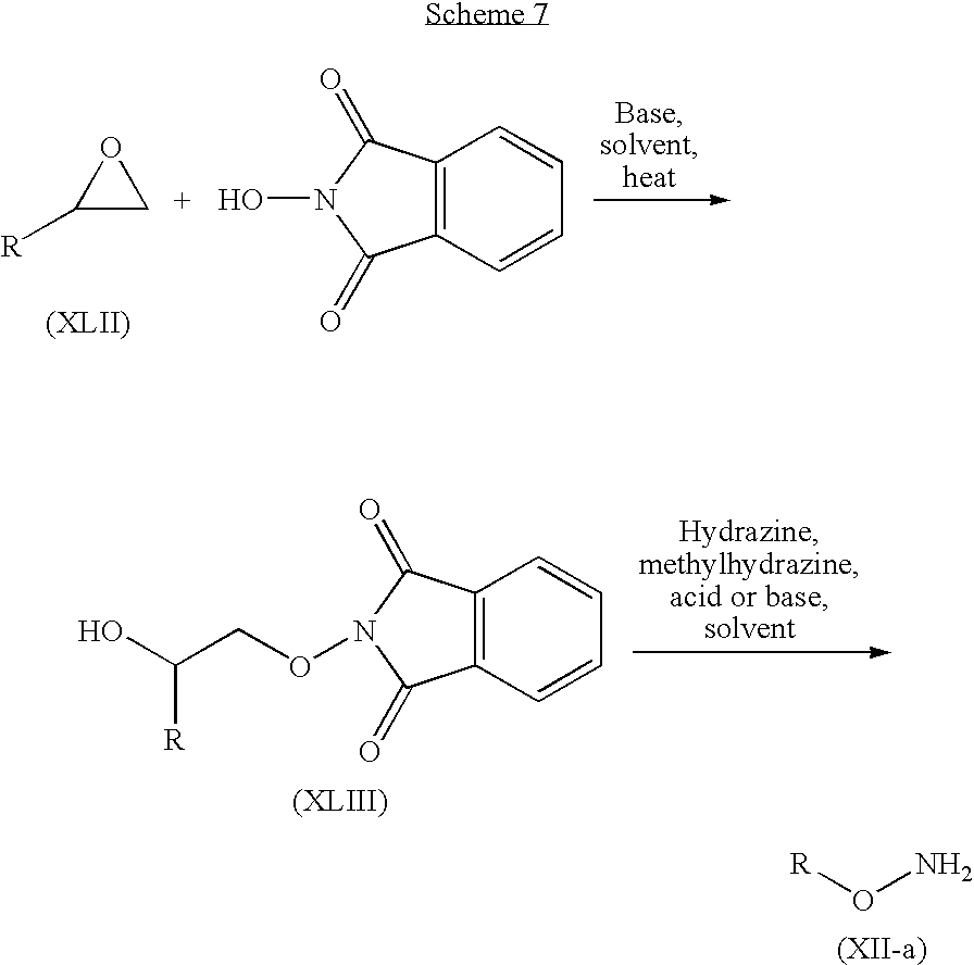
C1([R])CO1.C12=C(C=CC=C1)C(=O)N(O)C2=O.C12=C(C=CC=C1)C(=O)N(OCC(O)[R])C2=O.[R]ON
